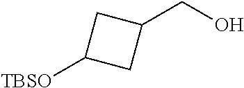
[TBSO]C1CC(CO)C1
